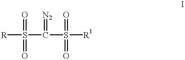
[R]S(=O)(=O)C(=[N2])S(=O)(=O)[R1]
